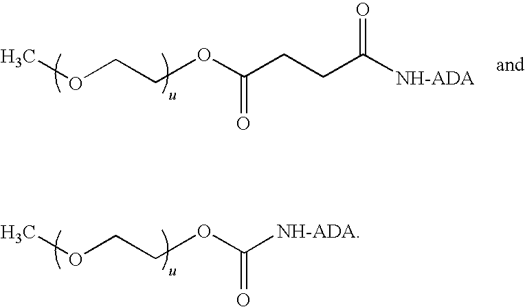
COCCOC([NH-ADA])=O.COCCOC(CCC([NH-ADA])=O)=O
